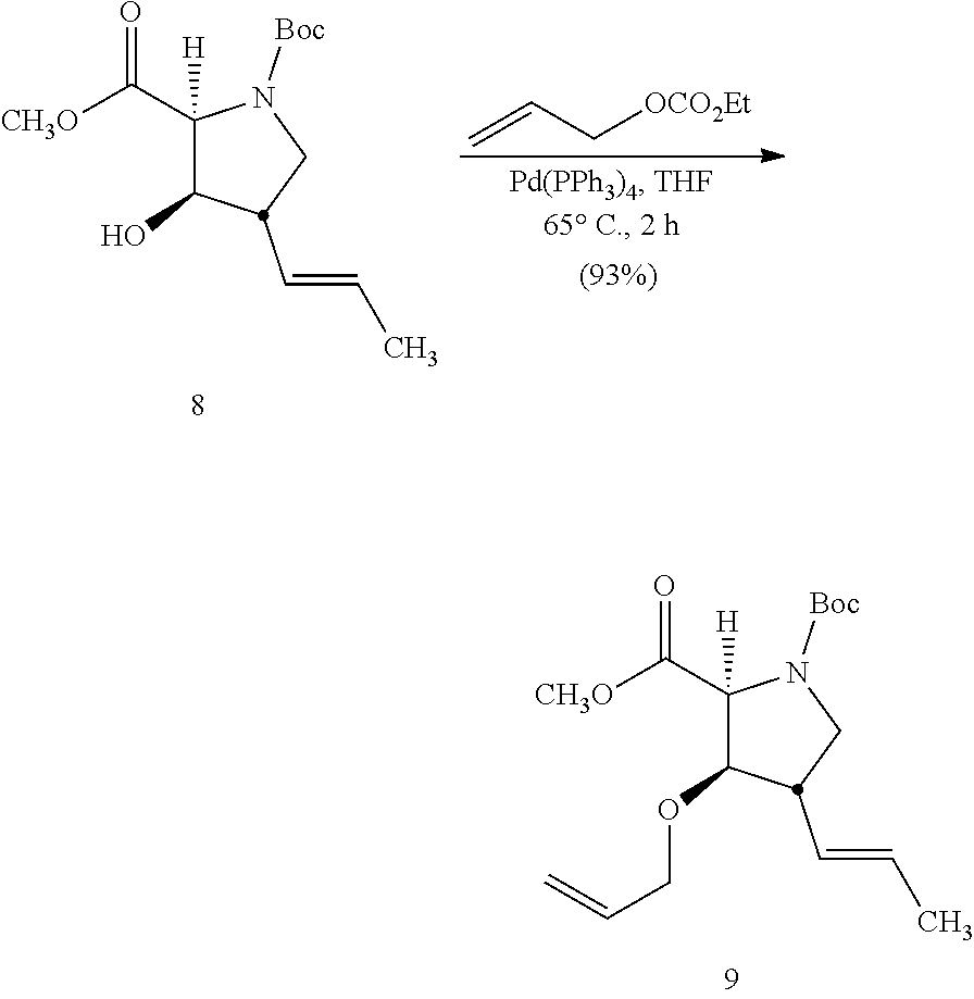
C1(C([CH3O])=O)([H])C(OCC=C)C(C=CC)CN1[Boc].C1(C([CH3O])=O)([H])C(O)C(C=CC)CN1[Boc].C=CC[OCO2Et]
